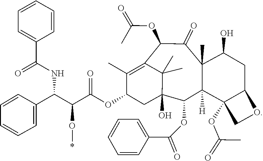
C(=O)(OC12C(CC(O)C3(C)C(=O)C(OC(=O)C)C4=C(C)C(OC(C(O*)C(NC(C5=CC=CC=C5)=O)C5=CC=CC=C5)=O)CC(O)(C4(C)C)C(OC(C4=CC=CC=C4)=O)C31[H])OC2)C
